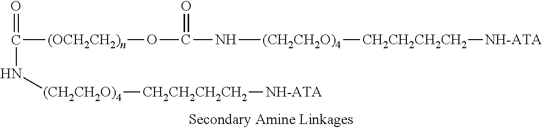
O=C(N[(CH2CH2O)4][CH2CH2CH2CH2][NH-ATA])[(OCH2CH2)n]OC(N[(CH2CH2O)4][CH2CH2CH2CH2][NH-ATA])=O
